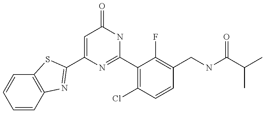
C1(C2=NC3=C(C=CC=C3)S2)=CC(=O)NC(C2=C(Cl)C=CC(CNC(C(C)C)=O)=C2F)=N1
